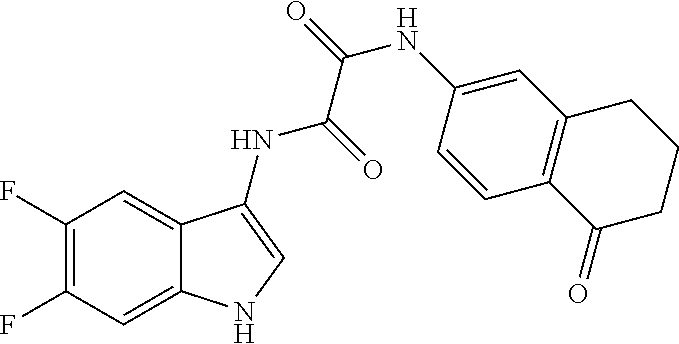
C1(F)=C(F)C=C2C(=C1)C(NC(=O)C(=O)NC1=CC3=C(C=C1)C(=O)CCC3)=CN2
